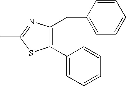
C1(CC2=CC=CC=C2)=C(C2=CC=CC=C2)SC(C)=N1
